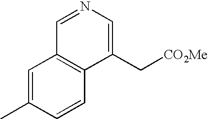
C1=C(C)C=CC2=C1C=NC=C2C[CO2Me]
